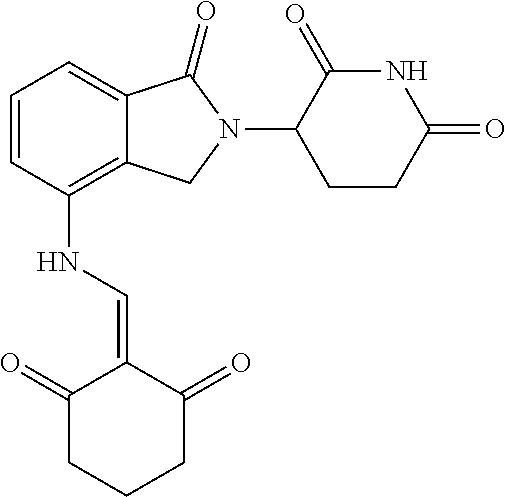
C12=C(NC=C3C(=O)CCCC3=O)C=CC=C1C(=O)N(C1C(=O)NC(=O)CC1)C2
